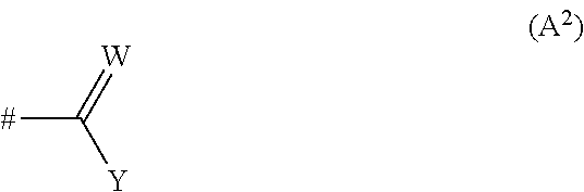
[#]C(=[W])[Y]
